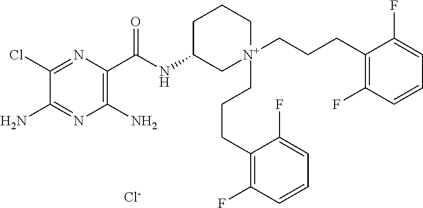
[Cl-].C1(Cl)=NC(C(NC2C[N+](CCCC3=C(F)C=CC=C3F)(CCCC3=C(F)C=CC=C3F)CCC2)=O)=C(N)N=C1N
